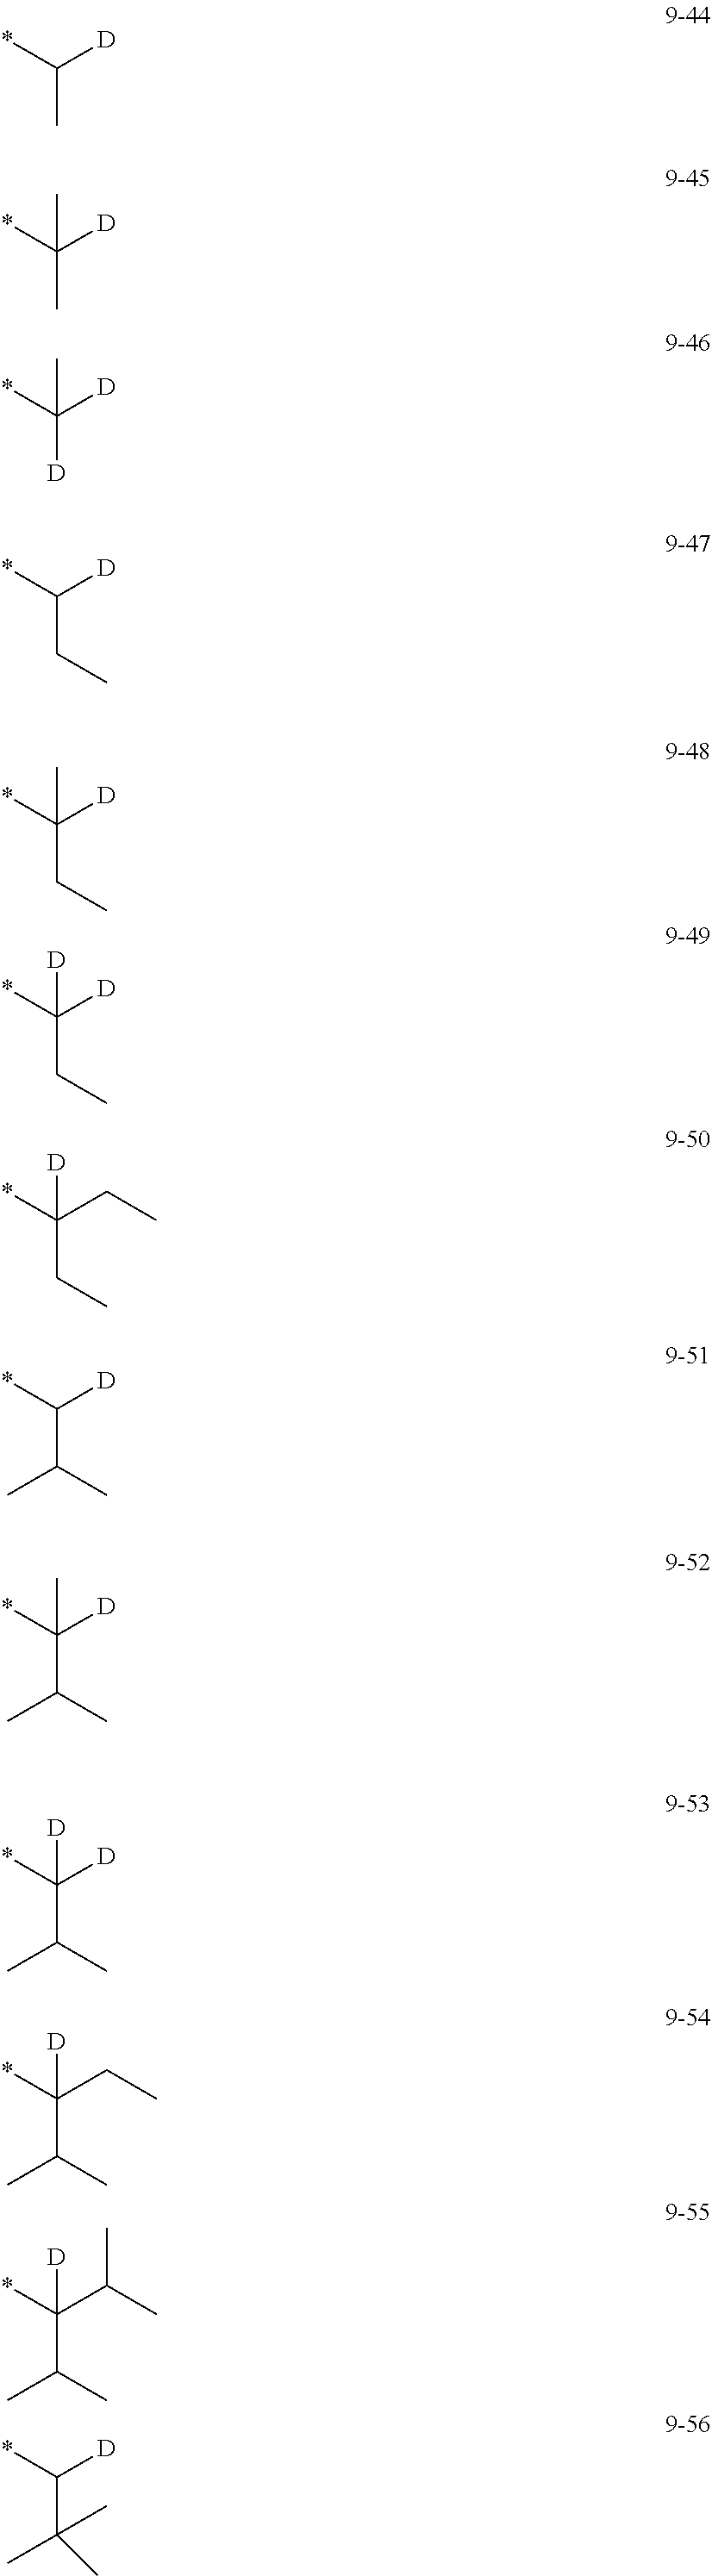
*C([D])C.*C([D])(C)C.*C([D])([D])C.*C([D])CC.*C([D])(CC)C.*C([D])(CC)[D].*C(CC)(CC)[D].*C([D])C(C)C.*C([D])(C(C)C)C.*C([D])(C(C)C)[D].*C(CC)(C(C)C)[D].*C(C(C)C)(C(C)C)[D].*C([D])C(C)(C)C
